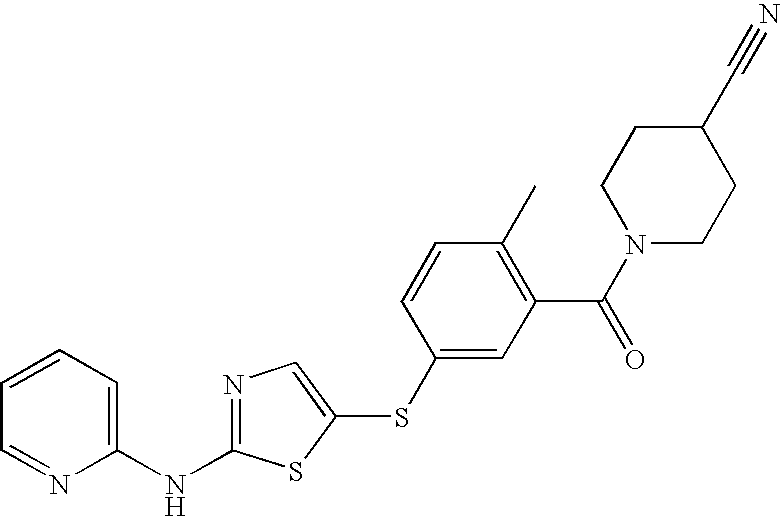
C1=CC=C(NC2=NC=C(SC3=CC(C(=O)N4CCC(C#N)CC4)=C(C)C=C3)S2)N=C1
